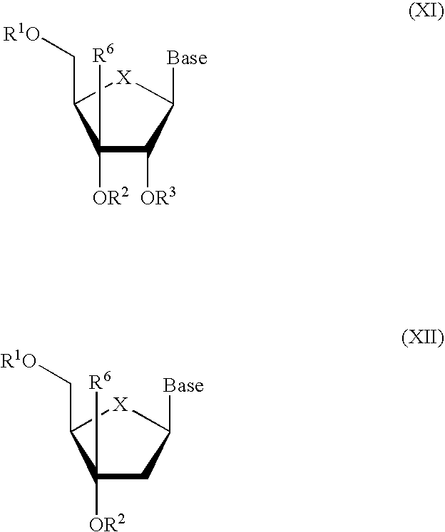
C1([OR2])([R6])C([OR3])C([Base])[X]C1C[R1O].C1([OR2])([R6])CC([Base])[X]C1C[R1O]
